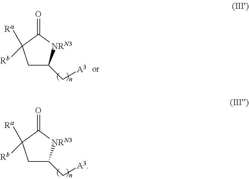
C1C(C[A3])[NRN3]C(=O)C1([Rb])[Ra].C1C(C[A3])[NRN3]C(=O)C1([Rb])[Ra]
